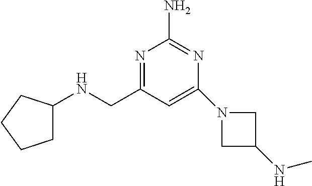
C(C1=NC(N)=NC(N2CC(NC)C2)=C1)NC1CCCC1
